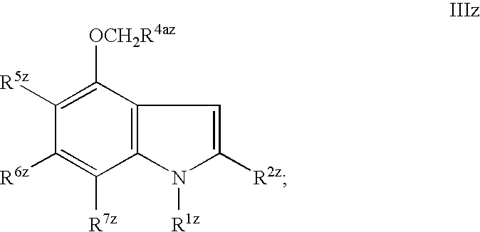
C1([R5z])=C([OCH2R4az])C2=C(C([R7z])=C1[R6z])N([R1z])C([R2z])=C2
